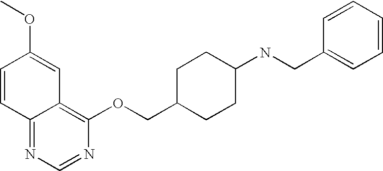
C1=CC2=NC=NC(OCC3CCC(NCC4=CC=CC=C4)CC3)=C2C=C1OC
